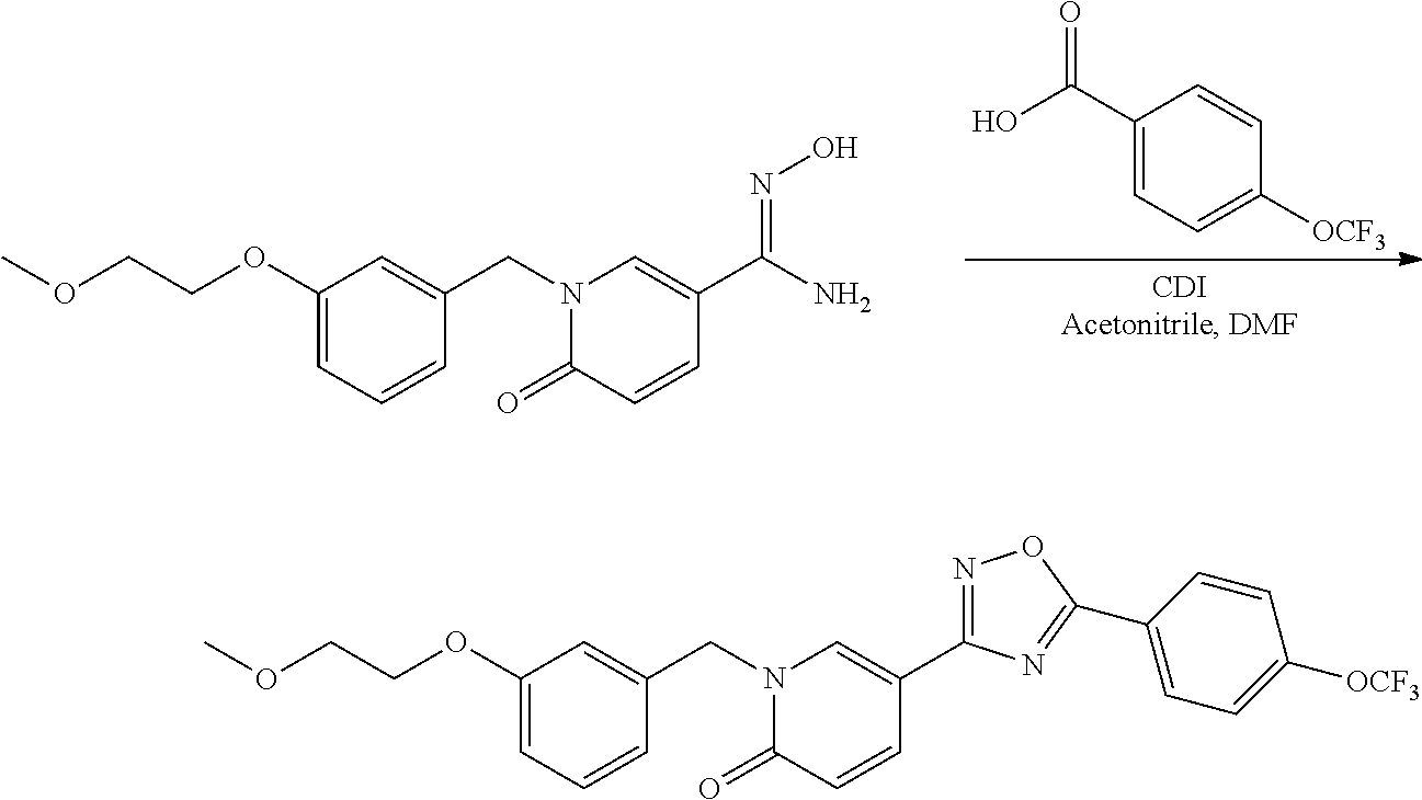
O=C(C1=CC=C([OCF3])C=C1)O.N1(CC2=CC(OCCOC)=CC=C2)C(=O)C=CC(C(N)=NO)=C1.N1(CC2=CC(OCCOC)=CC=C2)C(=O)C=CC(C2=NOC(C3=CC=C([OCF3])C=C3)=N2)=C1
